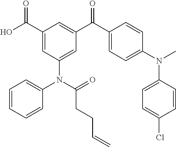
C1(C(O)=O)=CC(N(C2=CC=CC=C2)C(CCC=C)=O)=CC(C(C2=CC=C(N(C)C3=CC=C(Cl)C=C3)C=C2)=O)=C1
